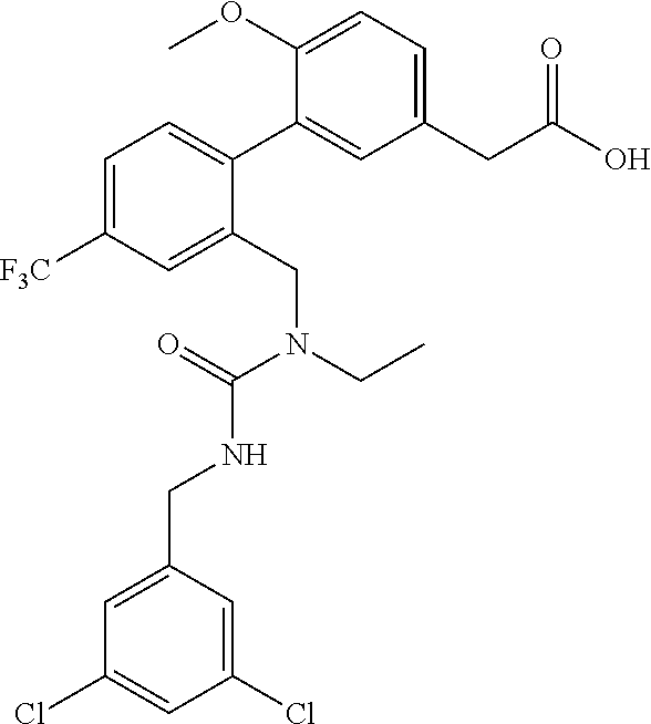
C1=C([F3C])C=C(CN(CC)C(=O)NCC2=CC(Cl)=CC(Cl)=C2)C(C2=CC(CC(O)=O)=CC=C2OC)=C1
